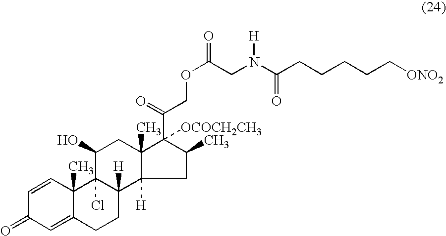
C1=CC2(C)C(=CC1=O)CCC1([H])C2(Cl)C(O)CC2(C)C1([H])CC(C)C2(C(=O)COC(=O)CN(C(CCCCC[ONO2])=O)[H])[OCOCH2CH3]
